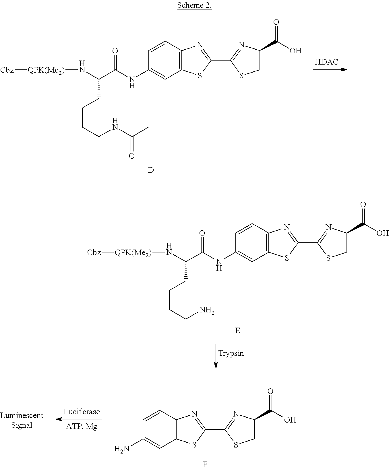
[QPK(Me2)](NC(C(NC1=CC2=C(C=C1)N=C(C1=NC(C(O)=O)CS1)S2)=O)CCCCNC(=O)C)[Cbz].[D].[QPK(Me2)](NC(C(NC1=CC2=C(C=C1)N=C(C1=NC(C(O)=O)CS1)S2)=O)CCCCN)[Cbz].[E].NC1=CC2=C(C=C1)N=C(C1=NC(C(O)=O)CS1)S2.F
